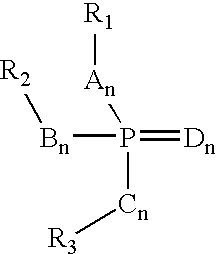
P(=[Dn])([Cn][R3])([An][R1])[Bn][R2]
